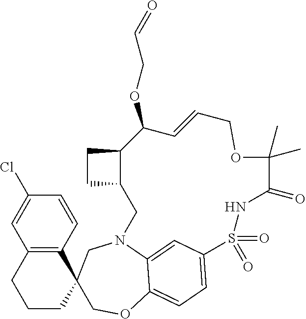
C1=CC(Cl)=CC2=C1C1(CCC2)COC2=CC=C3C=C2N(C1)CC1CCC1C(OCC=O)C=CCOC(C)(C)C(=O)NS3(=O)=O
